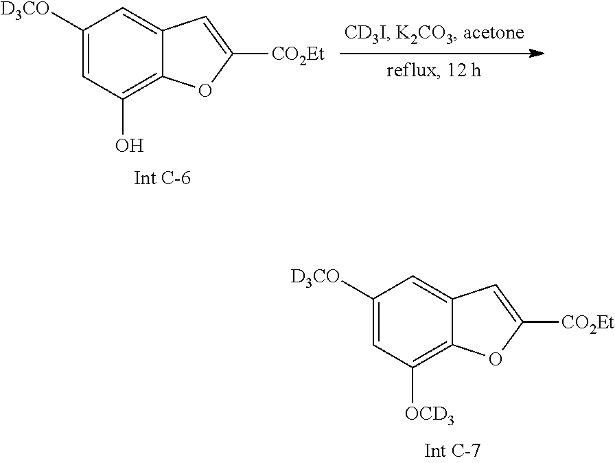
C1([D3CO])=CC([OCD3])=C2C(=C1)C=C([CO2Et])O2.C1([D3CO])=CC(O)=C2C(=C1)C=C([CO2Et])O2
